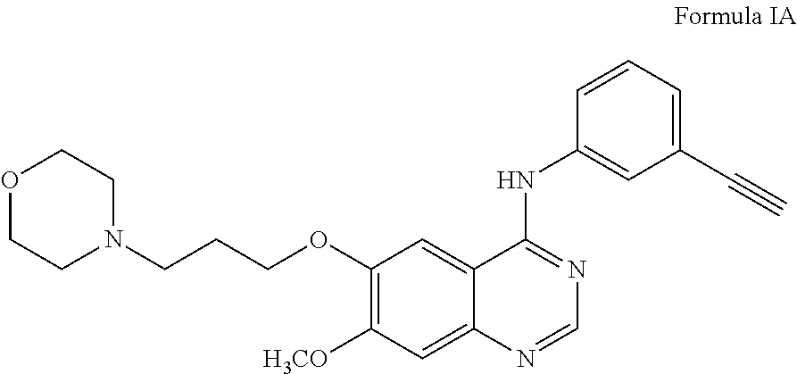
C1OCCN(CCCOC2=C([H3CO])C=C3C(=C2)C(NC2=CC(C#C)=CC=C2)=NC=N3)C1
